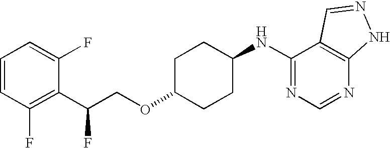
C1=CC(F)=C(C(COC2CCC(NC3=NC=NC4=C3C=NN4)CC2)F)C(F)=C1
